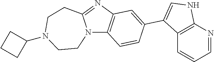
N12C3=C(N=C1CCN(C1CCC1)CC2)C=C(C1=CNC2=C1C=CC=N2)C=C3
